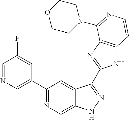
C1(C2=CN=CC(F)=C2)=NC=C2C(=C1)C(C1=NC3=C(N1)C=CN=C3N1CCOCC1)=NN2
